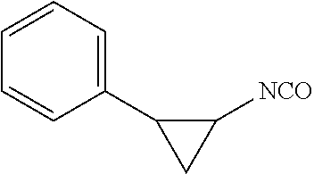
C1([NCO])C(C2=CC=CC=C2)C1
